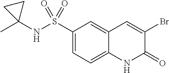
BrC1=CC2=CC(S(NC3(C)CC3)(=O)=O)=CC=C2NC1=O
